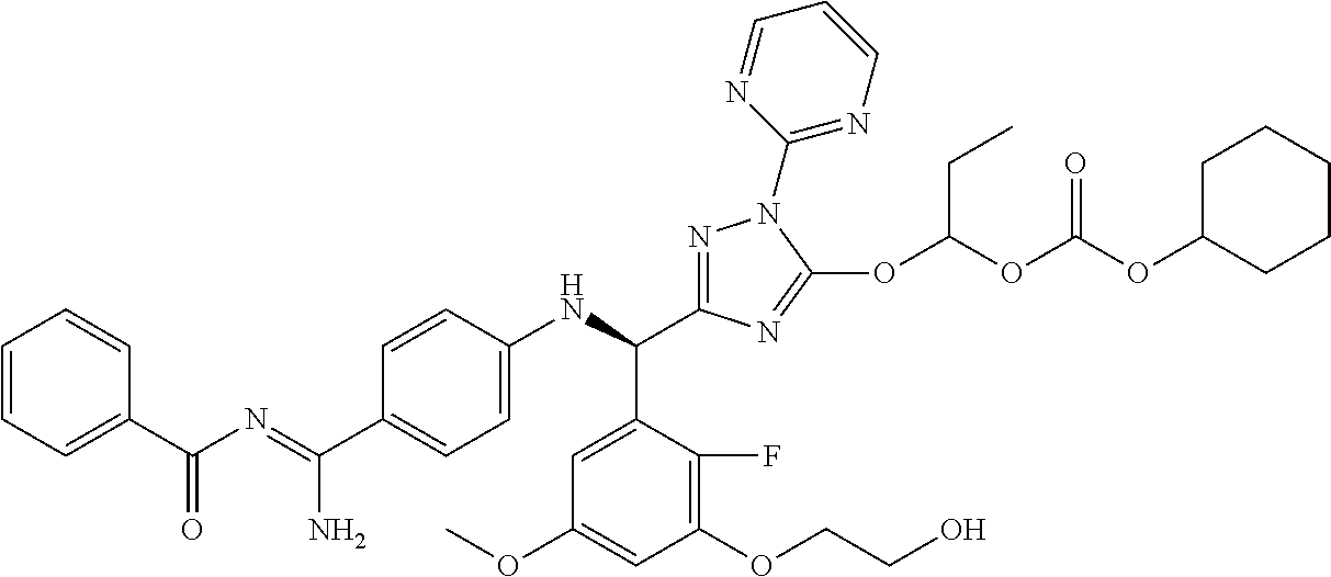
C1=CC(C(N=C(C2=CC=C(NC(C3=NN(C4=NC=CC=N4)C(OC(OC(OC4CCCCC4)=O)CC)=N3)C3=CC(OC)=CC(OCCO)=C3F)C=C2)N)=O)=CC=C1
